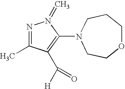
N1=C(C)C(C([H])=O)=C(N2CCCOCC2)N1=C
